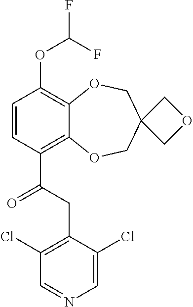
C1=CC(C(=O)CC2=C(Cl)C=NC=C2Cl)=C2C(=C1OC(F)F)OCC1(CO2)COC1
